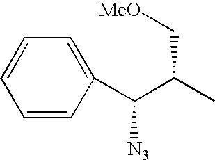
C1=CC(C(C(C)C[MeO])[N3])=CC=C1
